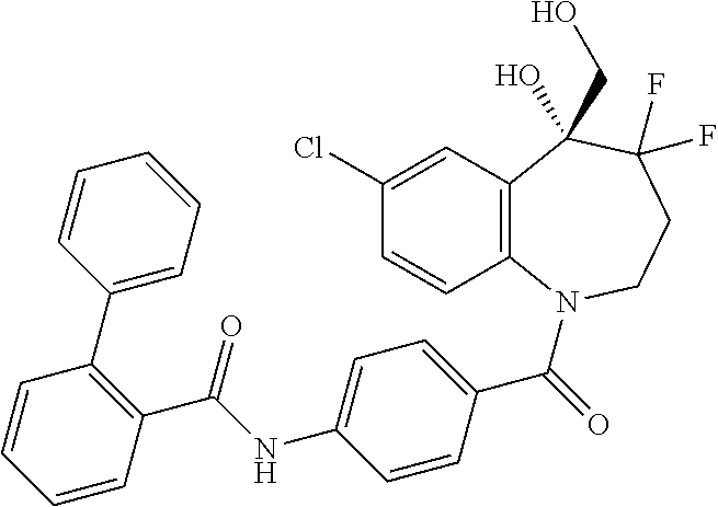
C1(Cl)=CC2=C(C=C1)N(C(=O)C1=CC=C(NC(C3=C(C4=CC=CC=C4)C=CC=C3)=O)C=C1)CCC(F)(F)C2(O)CO
